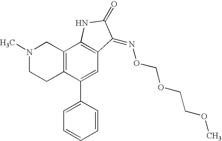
N1(C)CCC2=C(C1)C1=C(C=C2C2=CC=CC=C2)C(=NOCOCCOC)C(=O)N1
